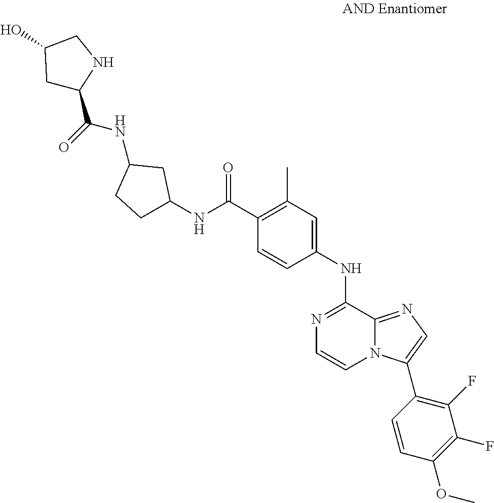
C1(C)=C(C(NC2CCC(NC(C3CC(O)CN3)=O)C2)=O)C=CC(NC2=NC=CN3C2=NC=C3C2=C(F)C(F)=C(OC)C=C2)=C1
